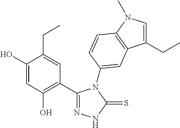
C1(C2=C(O)C=C(O)C(CC)=C2)=N[N H]C(=S)N1C1=CC2=C(N(C)C=C2CC)C=C1
